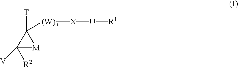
C1([R2])([V])[M]C1([T])[(W)n][X][U][R1]
